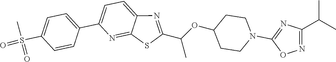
C1=C(C2=CC=C(S(C)(=O)=O)C=C2)N=C2C(=C1)N=C(C(OC1CCN(C3=NC(C(C)C)=NO3)CC1)C)S2
